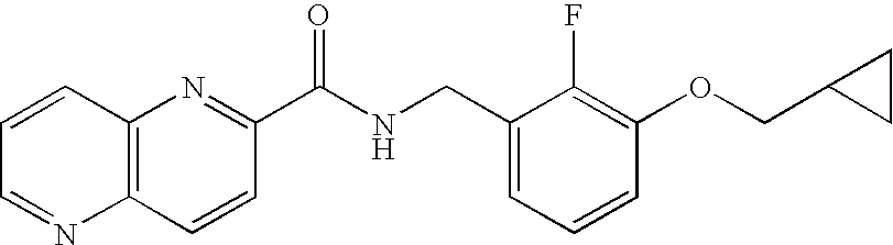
C12=C(N=C(C(NCC3=CC=CC(OCC4CC4)=C3F)=O)C=C1)C=CC=N2
